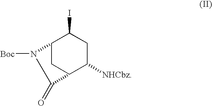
C12CC(C([NHCbz])CC1I)C(=O)N2[Boc]
